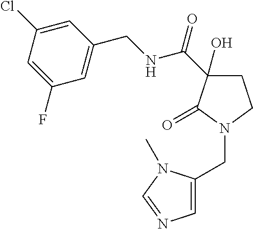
N(C(C1(O)CCN(CC2=CN=CN2C)C1=O)=O)CC1=CC(F)=CC(Cl)=C1
